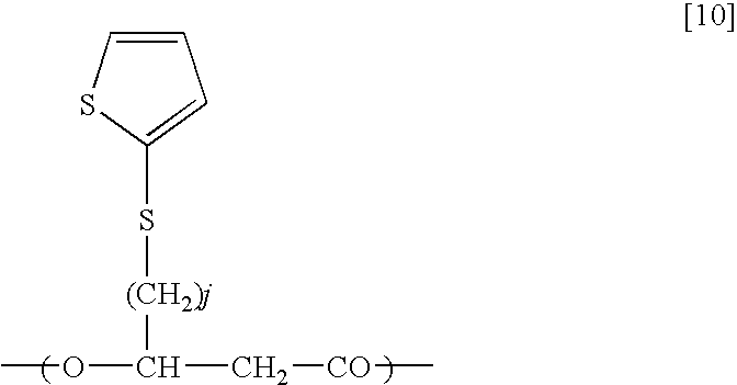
[(CH2)j](C(OC)C[CO]C)SC1=CC=CS1
